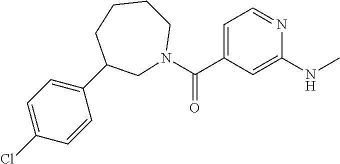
C(C1=CC=NC(NC)=C1)(=O)N1CC(C2=CC=C(Cl)C=C2)CCCC1
